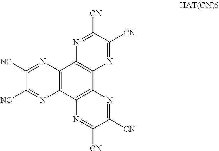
C12=C(C3=C(C4=C1N=C([CN])C([CN])=N4)N=C([CN])C([CN])=N3)N=C([NC])C([NC])=N2
